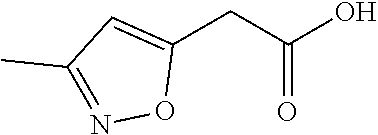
C1(CC(O)=O)=CC(C)=NO1
